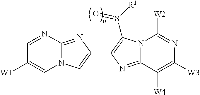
N12C(=NC(C3=C(S([R1])=O)N4C(=N3)C([W4])=C([W3])N=C4[W2])=C1)N=CC([W1])=C2
